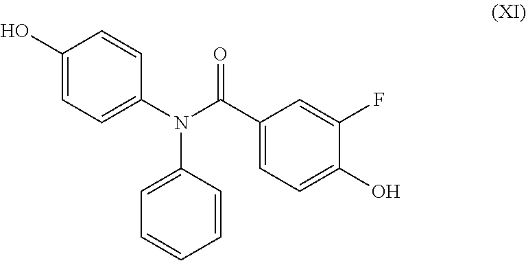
C1(O)=CC=C(N(C(C2=CC=C(O)C(F)=C2)=O)C2=CC=CC=C2)C=C1
